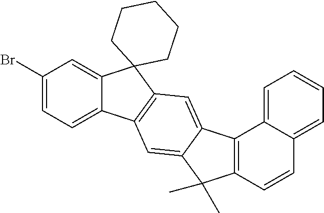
C1(Br)=CC=C2C(=C1)C1(C3=C2C=C2C(=C3)C3=C(C2(C)C)C=CC2=CC=CC=C32)CCCCC1
